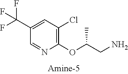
C1=NC(OC(CN)C)=C(Cl)C=C1C(F)(F)F
